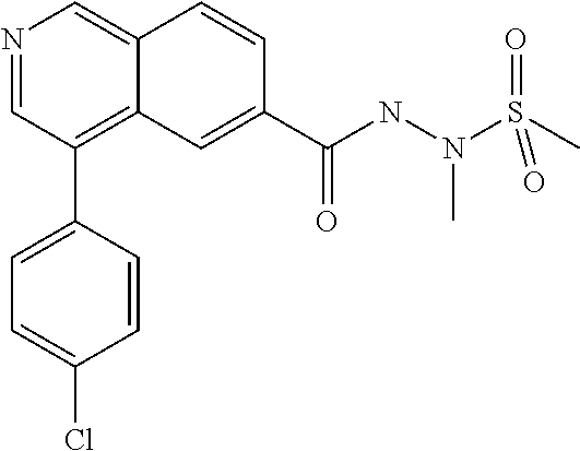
N1=CC(C2=CC=C(Cl)C=C2)=C2C(=C1)C=CC(C(NN(S(C)(=O)=O)C)=O)=C2
